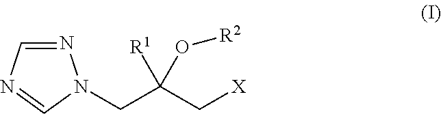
N1=CN=CN1CC(C[X])([R1])O[R2]
